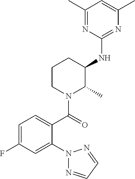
C1CN(C(C2=CC=C(F)C=C2N2N=CC=N2)=O)C(C)C(NC2=NC(C)=CC(C)=N2)C1
